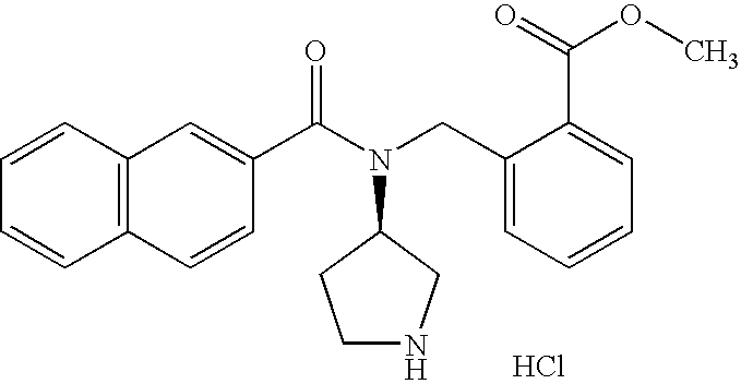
C12=C(C=CC(C(N(CC3=CC=CC=C3C(OC)=O)C3CCNC3)=O)=C1)C=CC=C2.Cl
